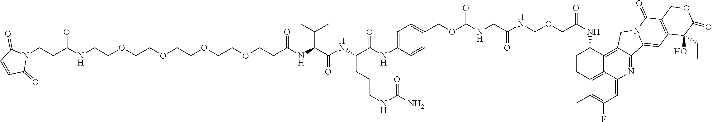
C1(NC(=O)COCNC(CNC(OCC2=CC=C(NC(C(CCCNC(N)=O)NC(C(NC(CCOCCOCCOCCOCCNC(CCN3C(=O)C=CC3=O)=O)=O)C(C)C)=O)=O)C=C2)=O)=O)CCC2=C3C1=C1C(=NC3=CC(F)=C2C)C2=CC3=C(C(=O)N2C1)COC(=O)C3(O)CC
